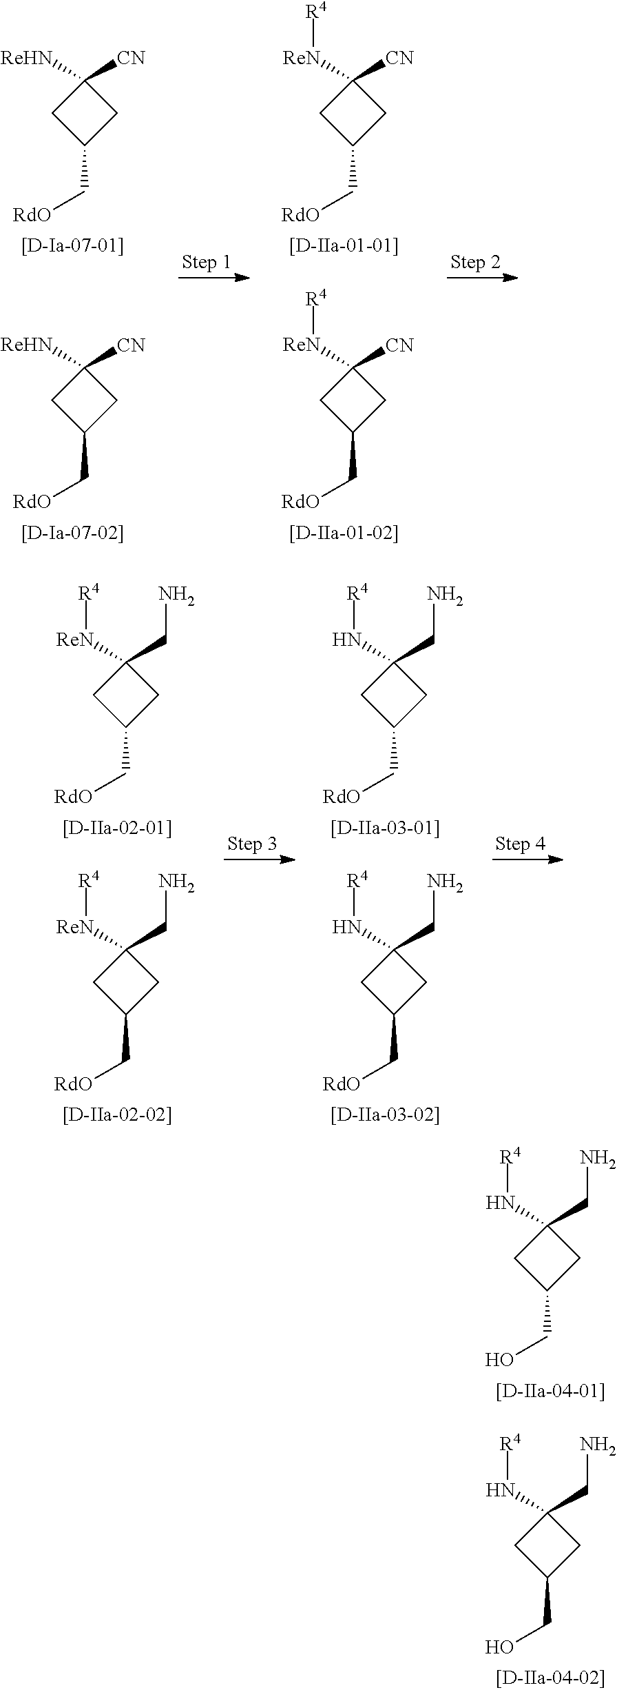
C1(N[R4])(CN)CC(CO)C1.C1(N[R4])(CN)CC(CO)C1.C1([ReHN])([CN])CC(C[RdO])C1.C1([ReHN])([CN])CC(C[RdO])C1.C1([ReN][R4])([CN])CC(C[RdO])C1.C1([ReN][R4])([CN])CC(C[RdO])C1.C1([ReN][R4])(CN)CC(C[RdO])C1.C1([ReN][R4])(CN)CC(C[RdO])C1.C1(N[R4])(CN)CC(C[RdO])C1.C1(N[R4])(CN)CC(C[RdO])C1
